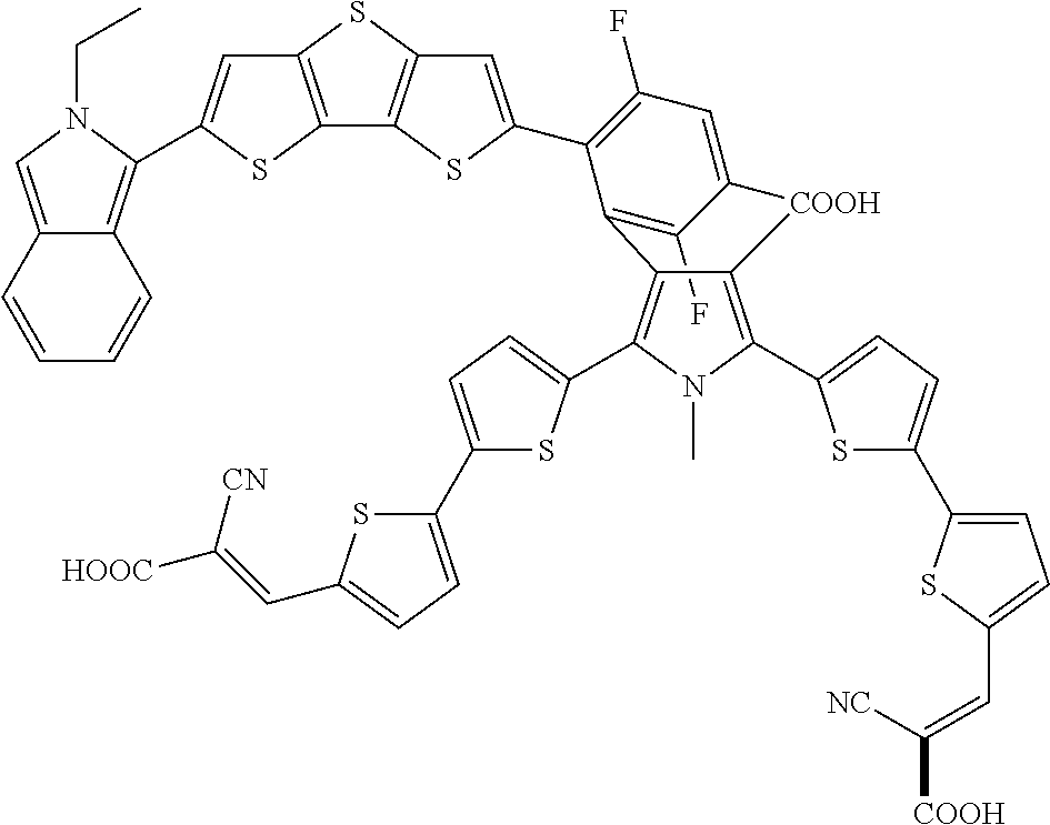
C12=CN(CC)C(C3=CC4=C(S3)C3=C(S4)C=C(C4=C(F)C=C5C(F)=C4C4=C(C6=CC=C(C7=CC=C(C=C([HOOC])[CN])S7)S6)N(C)C(C6=CC=C(C7=CC=C(C=C([NC])[COOH])S7)S6)=C4[COOH]5)S3)=C1C=CC=C2
